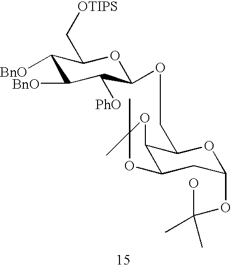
C1([BnO])C([BnO])C([PhO])C(OCC2C3C(CC(OC(O)(C)C)O2)OC(C)(C)O3)OC1C[OTIPS]
